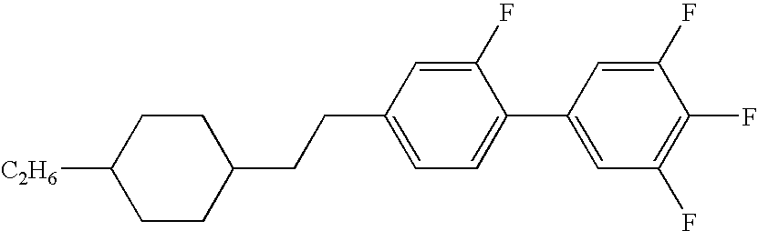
C1([C2H6])CCC(CCC2=CC=C(C3=CC(F)=C(F)C(F)=C3)C(F)=C2)CC1
